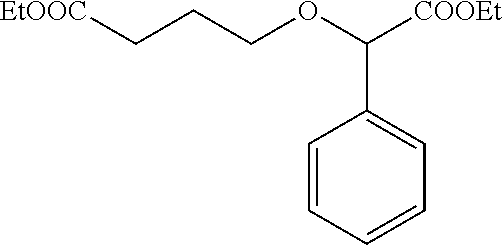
[EtOOC]CCCOC([COOEt])C1=CC=CC=C1
